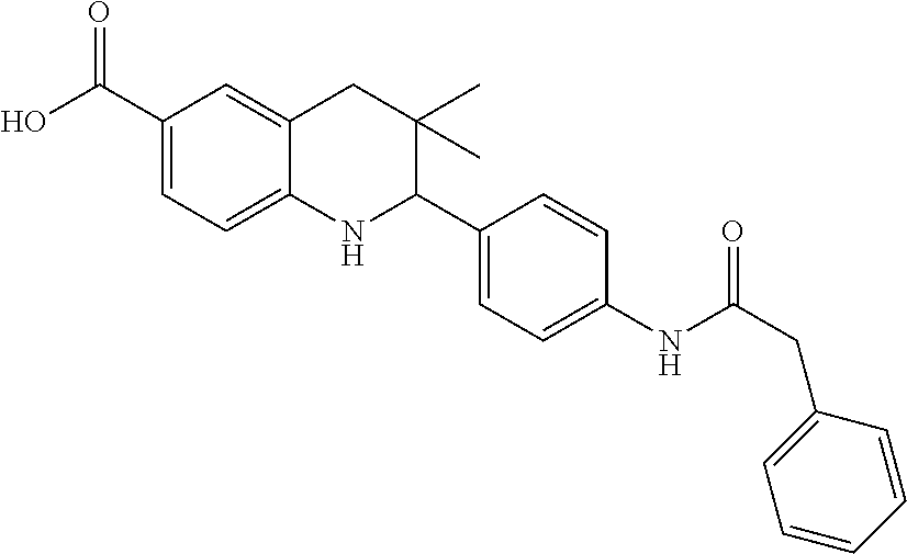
OC(C1=CC=C2C(=C1)CC(C)(C)C(C1=CC=C(NC(CC3=CC=CC=C3)=O)C=C1)N2)=O
